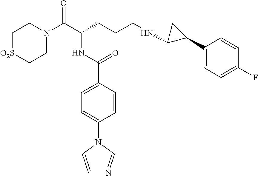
C1[O2S]CCN(C(C(CCCNC2C(C3=CC=C(F)C=C3)C2)NC(C2=CC=C(N3C=CN=C3)C=C2)=O)=O)C1
